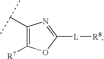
C1(C(C)C)=C([R7])OC([L][R8])=N1
